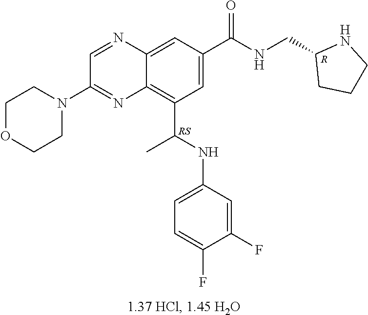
C1OCCN(C2=NC3=C(C(NC4=CC=C(F)C(F)=C4)C)C=C(C(NCC4CCCN4)=O)C=C3N=C2)C1.[R]
